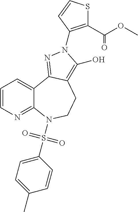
C1=CN=C2C(=C1)C1=NN(C3=C(C(OC)=O)SC=C3)C(O)=C1CCN2S(C1=CC=C(C)C=C1)(=O)=O
